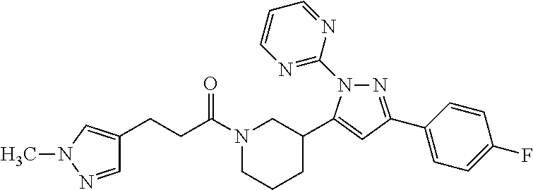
N1(C(CCC2=CN(C)N=C2)=O)CCCC(C2=CC(C3=CC=C(F)C=C3)=NN2C2=NC=CC=N2)C1
